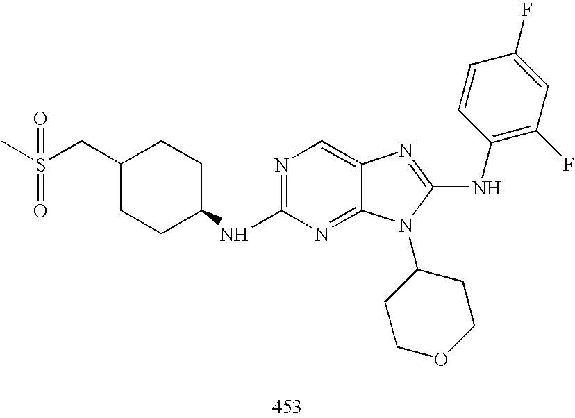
N1=C(NC2CCC(CS(C)(=O)=O)CC2)N=C2C(=C1)N=C(NC1=C(F)C=C(F)C=C1)N2C1CCOCC1
